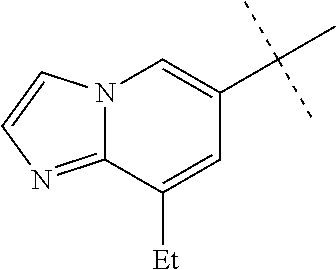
C12=NC=CN1C=C(C(C)(C)C)C=C2[Et]
